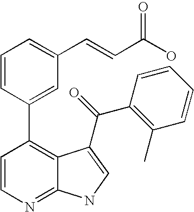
C1=CN=C2C(=C1C1=CC(C=CC(O)=O)=CC=C1)C(C(C1=C(C)C=CC=C1)=O)=CN2
